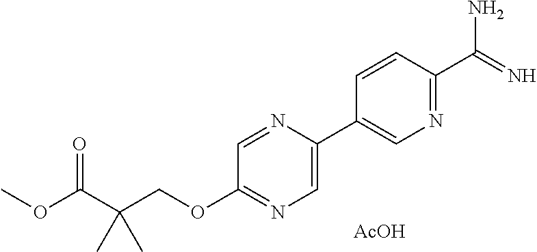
O(C(C(COC1=NC=C(C2=CN=C(C(N)=N)C=C2)N=C1)(C)C)=O)C.[AcOH]
